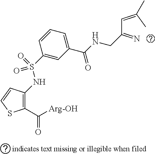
C1(C([Arg-OH])=O)=C(NS(C2=CC(C(NCC(C=C(C)C)=N)=O)=CC=C2)(=O)=O)C=CS1
